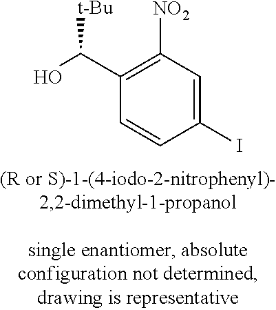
C1(C(O)[t-Bu])=C([NO2])C=C(I)C=C1
